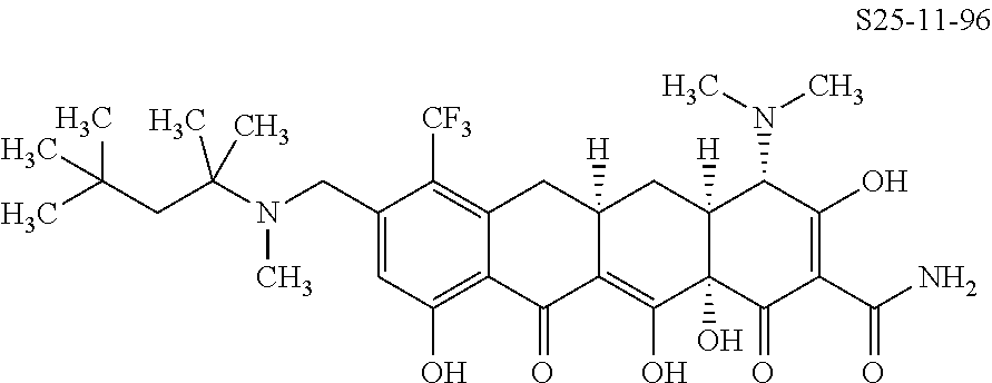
C1(CN(C(CC(C)(C)C)(C)C)C)=CC(O)=C2C(=C1[CF3])CC1([H])C(=C(O)C3(O)C([H])(C1)C(N(C)C)C(O)=C(C(N)=O)C3=O)C2=O
